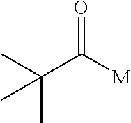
CC(C([M])=O)(C)C
